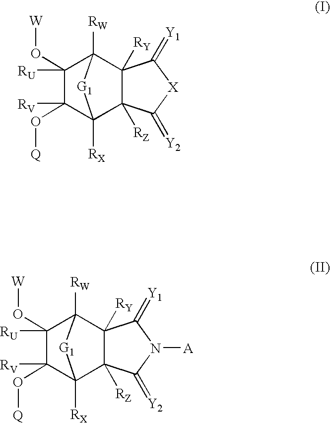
C1(O[Q])([RV])C2([RX])C3([RZ])C([RY])(C([RW])(C1(O[W])[RU])[G1]2)C(=[Y1])N([A])C3=[Y2].C1(O[Q])([RV])C2([RX])C3([RZ])C([RY])(C([RW])(C1(O[W])[RU])[G1]2)C(=[Y1])[X]C3=[Y2]
